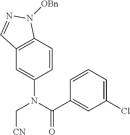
C1=CC2=C(C=C1N(C(C1=CC(Cl)=CC=C1)=O)C[CN])C=NN2[OBn]
